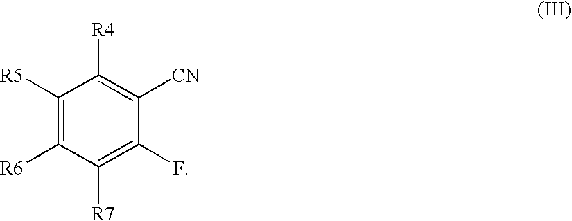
C1([R5])=C([R6])C([R7])=C(F)C([CN])=C1[R4]
